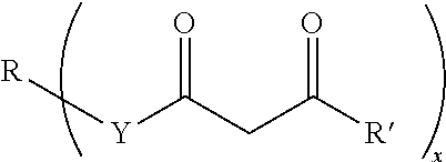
[R][Y]C(CC([R])=O)=O
